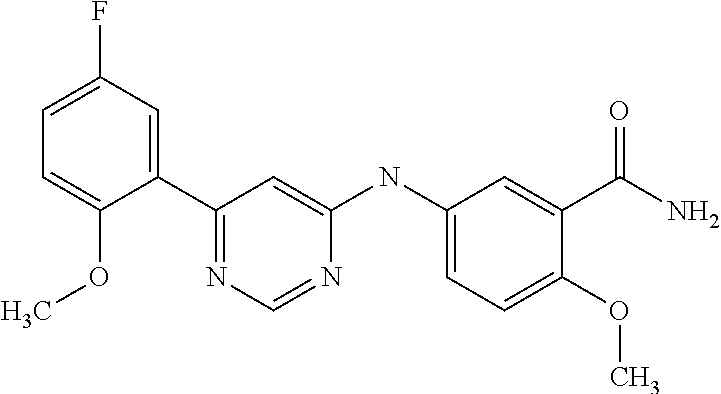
C1(C2=CC(F)=CC=C2OC)=NC=NC(NC2=CC=C(OC)C(C(=O)N)=C2)=C1
